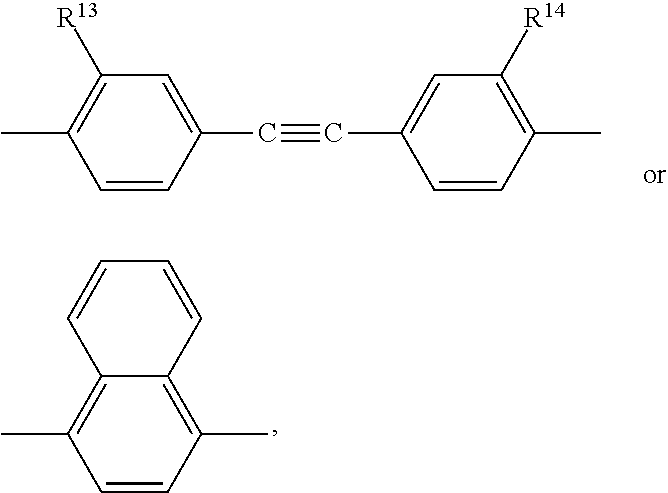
C12=C(C)C=CC(C)=C1C=CC=C2.C1([R13])=C(C)C=CC(C#CC2=CC([R14])=C(C)C=C2)=C1
